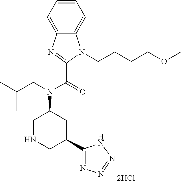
C1NCC(C2=NN=NN2)CC1N(CC(C)C)C(=O)C1=NC2=CC=CC=C2N1CCCCOC
